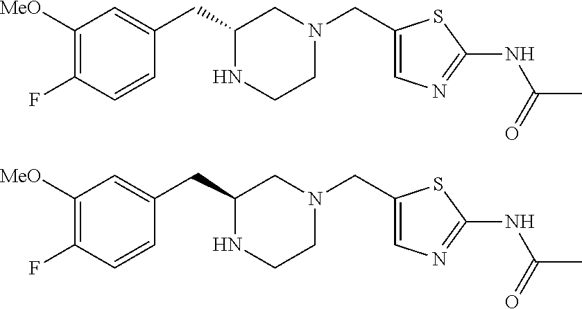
C1(CC2NCCN(CC3=CN=C(NC(C)=O)S3)C2)=CC([MeO])=C(F)C=C1.C1(CC2NCCN(CC3=CN=C(NC(C)=O)S3)C2)=CC([MeO])=C(F)C=C1
